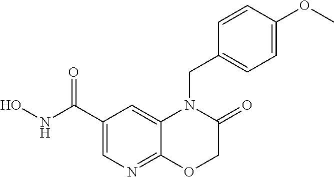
C1(C(NO)=O)=CN=C2C(=C1)N(CC1=CC=C(OC)C=C1)C(=O)CO2
